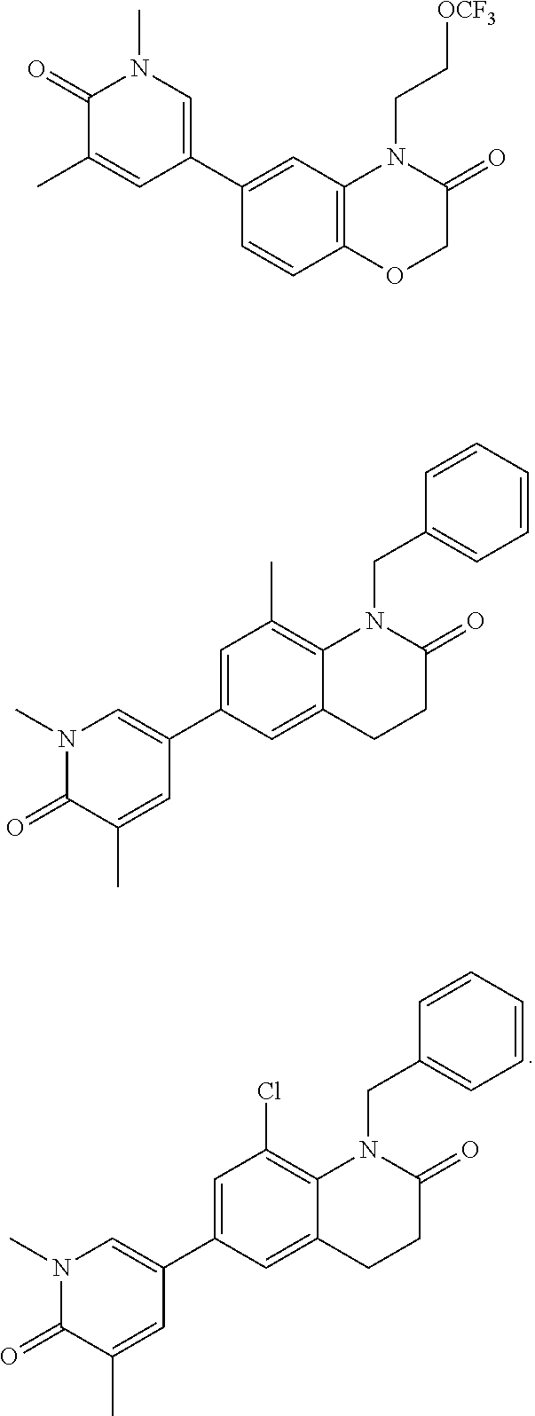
[OCF3]CCN1C2=C(C=CC(C3=CN(C)C(=O)C(C)=C3)=C2)OCC1=O.C1=CC=C(CN2C3=C(Cl)C=C(C4=CN(C)C(=O)C(C)=C4)C=C3CCC2=O)C=C1.C1=CC=C(CN2C3=C(C)C=C(C4=CN(C)C(=O)C(C)=C4)C=C3CCC2=O)C=C1
